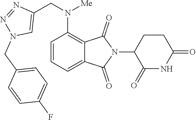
C1=CC=C2C(=C1N(CC1=CN(CC3=CC=C(F)C=C3)N=N1)[Me])C(=O)N(C1C(=O)NC(=O)CC1)C2=O
